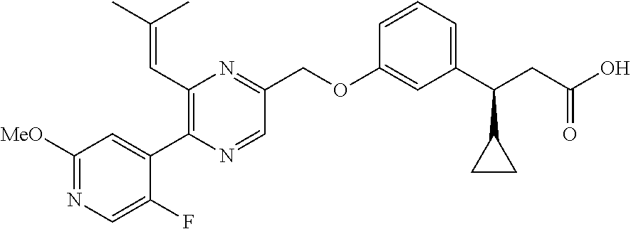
C1([MeO])=NC=C(F)C(C2=C(C=C(C)C)N=C(COC3=CC(C(CC(O)=O)C4CC4)=CC=C3)C=N2)=C1
